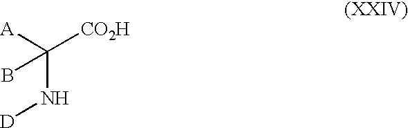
[A]C(N[D])([CO2H])B
